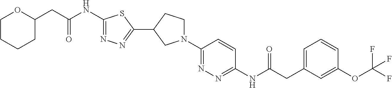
C1(NC(CC2CCCCO2)=O)=NN=C(C2CN(C3=NN=C(NC(CC4=CC=CC(OC(F)(F)F)=C4)=O)C=C3)CC2)S1
